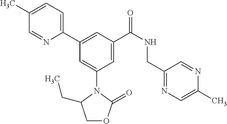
C1(C)=CC=C(C2=CC(C(NCC3=NC=C(C)N=C3)=O)=CC(N3C(CC)COC3=O)=C2)N=C1
